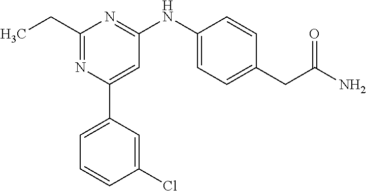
C1(CC)=NC(C2=CC=CC(Cl)=C2)=CC(NC2=CC=C(CC(N)=O)C=C2)=N1
